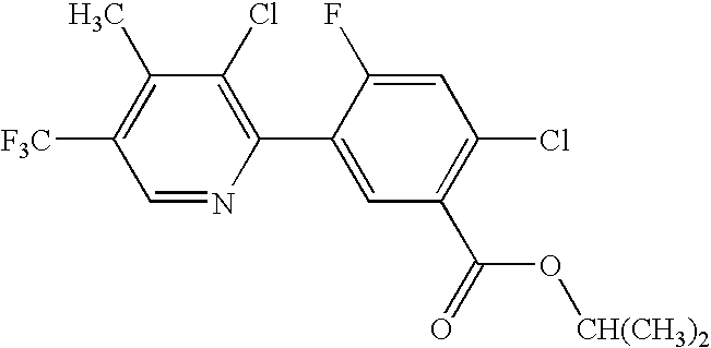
C1(Cl)=C(C2=CC(C(O[CH(CH3)2])=O)=C(Cl)C=C2F)N=CC([F3C])=C1C
